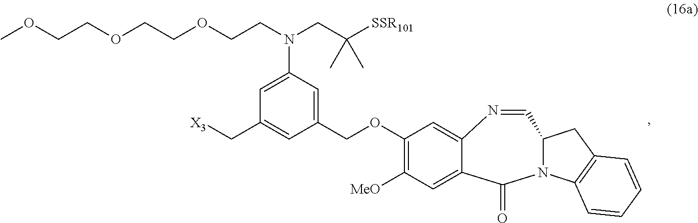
[X3]CC1=CC(COC2=C([MeO])C=C3C(=C2)N=CC2N(C4=C(C2)C=CC=C4)C3=O)=CC(N(CC([SSR101])(C)C)CCOCCOCCOC)=C1
